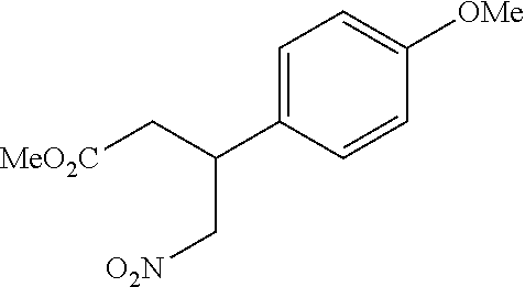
C1=C(C(C[MeO2C])C[O2N])C=CC([OMe])=C1
